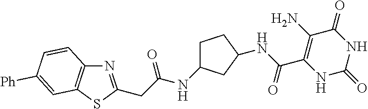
C(C1=C(N)C(=O)NC(=O)N1)(=O)NC1CC(NC(CC2=NC3=C(S2)C=C([Ph])C=C3)=O)CC1
